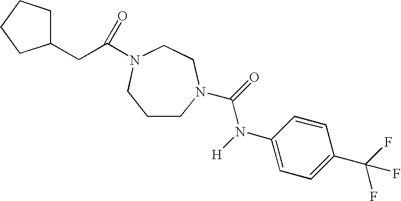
C1CN(C(=O)N([H])C2=CC=C(C(F)(F)F)C=C2)CCN(C(CC2CCCC2)=O)C1
